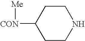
C1CC([CON][Me])CCN1
